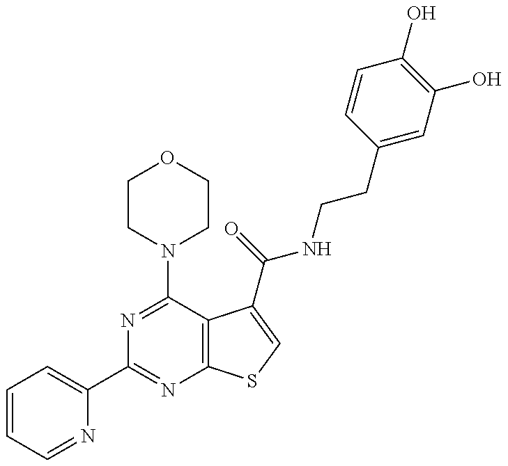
N1=C(N2CCOCC2)C2=C(N=C1C1=CC=CC=N1)SC=C2C(=O)NCCC1=CC(O)=C(O)C=C1
